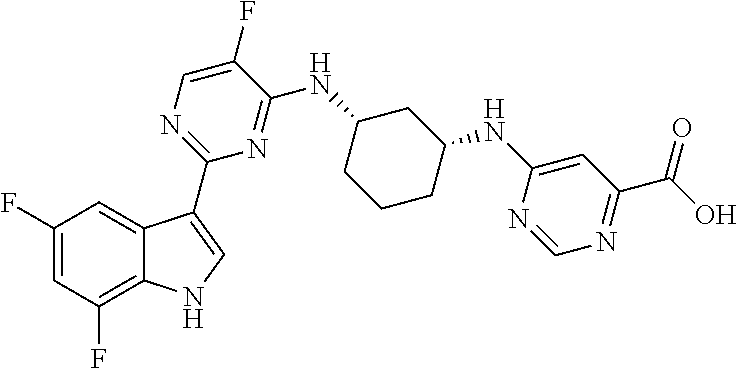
C1(C2=CNC3=C(F)C=C(F)C=C32)=NC=C(F)C(NC2CCCC(NC3=CC(C(O)=O)=NC=N3)C2)=N1
